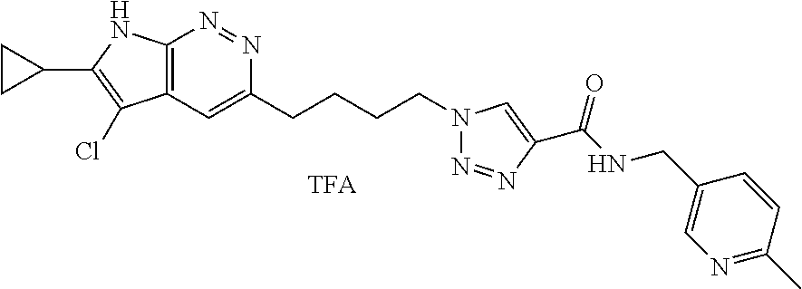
C12=C(N=NC(CCCCN3N=NC(C(NCC4=CN=C(C)C=C4)=O)=C3)=C1)NC(C1CC1)=C2Cl
